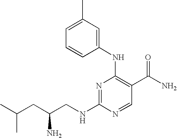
C1(NC2=C(C(N)=O)C=NC(NCC(CC(C)C)N)=N2)=CC(C)=CC=C1
